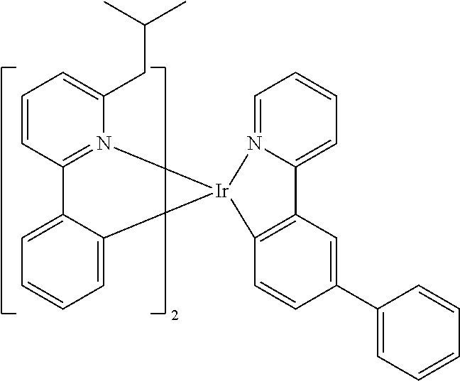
C12=CC=CC=C1[Ir]1(N3=C2C=CC=C3CC(C)C)C2=C(C=C(C3=CC=CC=C3)C=C2)C2=CC=CC=N21
